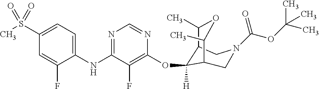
C1(NC2=NC=NC(OC3([H])C4C(C)OC(C)C3CN(C(=O)OC(C)(C)C)C4)=C2F)=CC=C(S(C)(=O)=O)C=C1F
